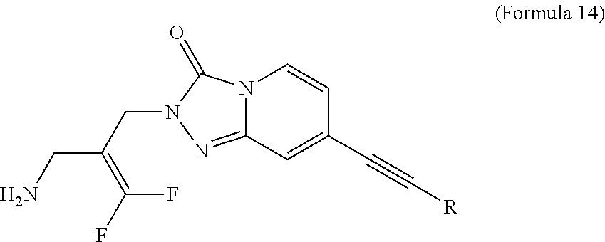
N12C(=NN(CC(=C(F)F)CN)C1=O)C=C(C#C[R])C=C2
